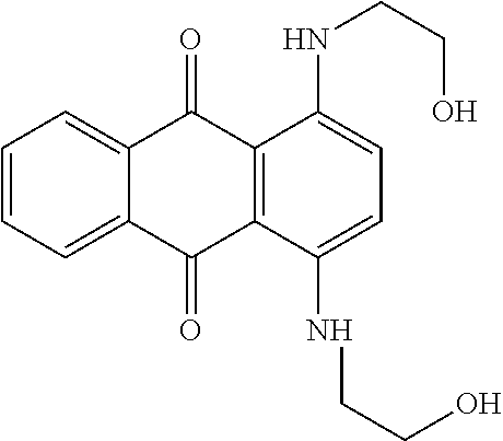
C1=CC=C2C(=C1)C(=O)C1=C(C2=O)C(NCCO)=CC=C1NCCO
